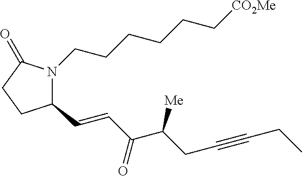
C1(C=CC(=O)C([Me])CC#CCC)N(CCCCCC[CO2Me])C(=O)CC1
